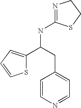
C1=CN=CC=C1CC(C1=CC=CS1)NC1=NCCS1
